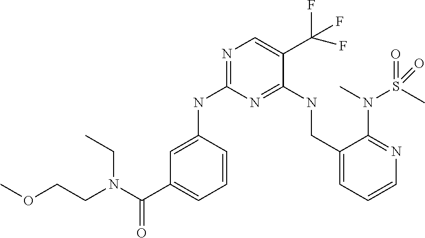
C1(NC2=NC=C(C(F)(F)F)C(NCC3=CC=CN=C3N(S(C)(=O)=O)C)=N2)=CC(C(N(CCOC)CC)=O)=CC=C1
